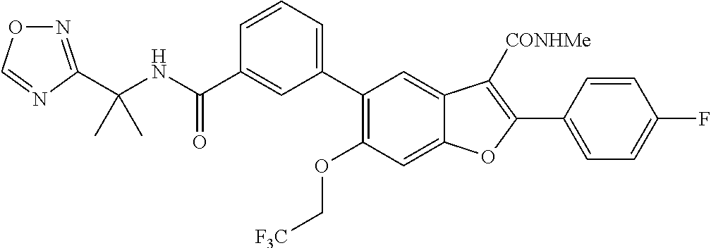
C(NC(C1=CC(C2=C(OC[F3C])C=C3C(=C2)C([CONHMe])=C(C2=CC=C(F)C=C2)O3)=CC=C1)=O)(C)(C)C1=NOC=N1
